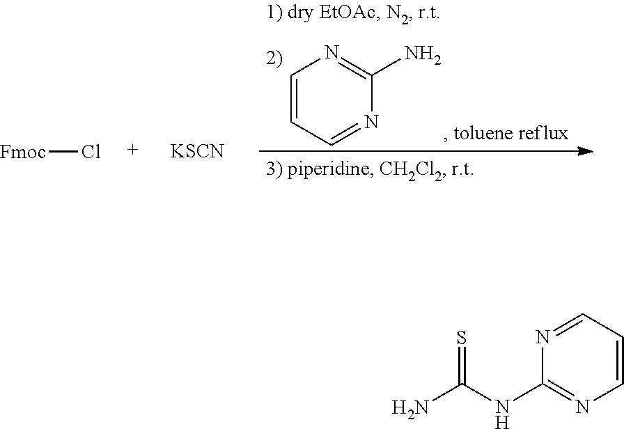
C1=CC=NC(N)=N1.[KSCN].[Fmoc]Cl.N1=CC=CN=C1NC(N)=S
